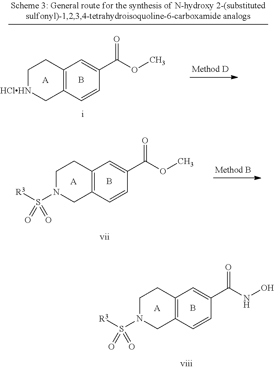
B.[A].C12=C(C[HClHN]CC1)C=CC(C(OC)=O)=C2.B.[A].C12=C(CN(S([R3])(=O)=O)CC1)C=CC(C(NO)=O)=C2.B.[A].C12=C(CN(S([R3])(=O)=O)CC1)C=CC(C(OC)=O)=C2
